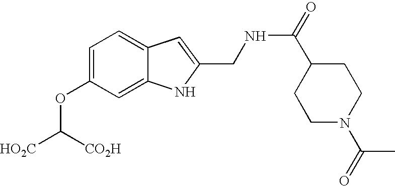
C1=C(OC([CO2H])[HO2C])C=C2C(=C1)C=C(CNC(C1CCN(C(C)=O)CC1)=O)N2
